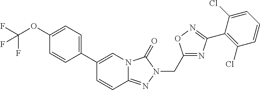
C1=CC2=NN(CC3=NC(C4=C(Cl)C=CC=C4Cl)=NO3)C(=O)N2C=C1C1=CC=C(OC(F)(F)F)C=C1
